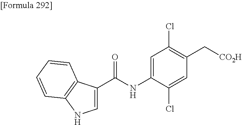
C1=C(C(=O)NC2=CC(Cl)=C(C[CO2H])C=C2Cl)C2=C(N1)C=CC=C2
